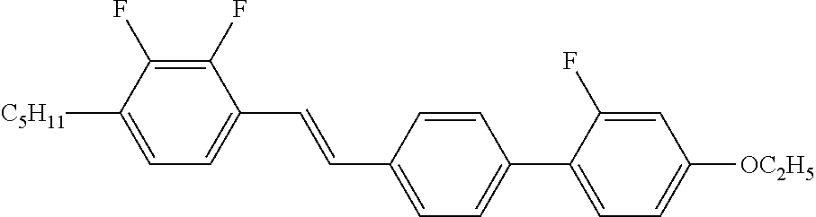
C1(F)=C(F)C([C5H11])=CC=C1C=CC1=CC=C(C2=CC=C([OC2H5])C=C2F)C=C1
